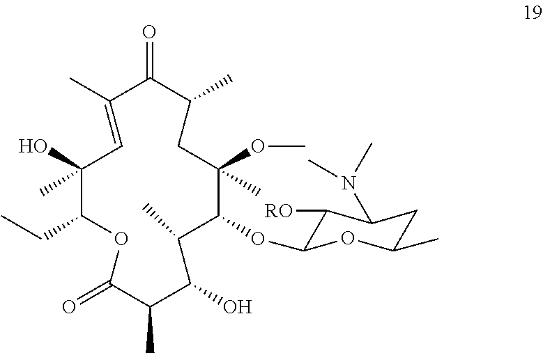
O=C1C(C)CC(OC)(C)C(OC2C([RO])C(N(C)C)CC(C)O2)C(C)C(O)C(C)C(=O)OC(CC)C(O)(C)C=C1C
